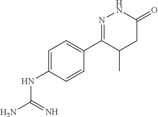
C1=C(NC(N)=N)C=CC(C2=NNC(=O)CC2C)=C1
